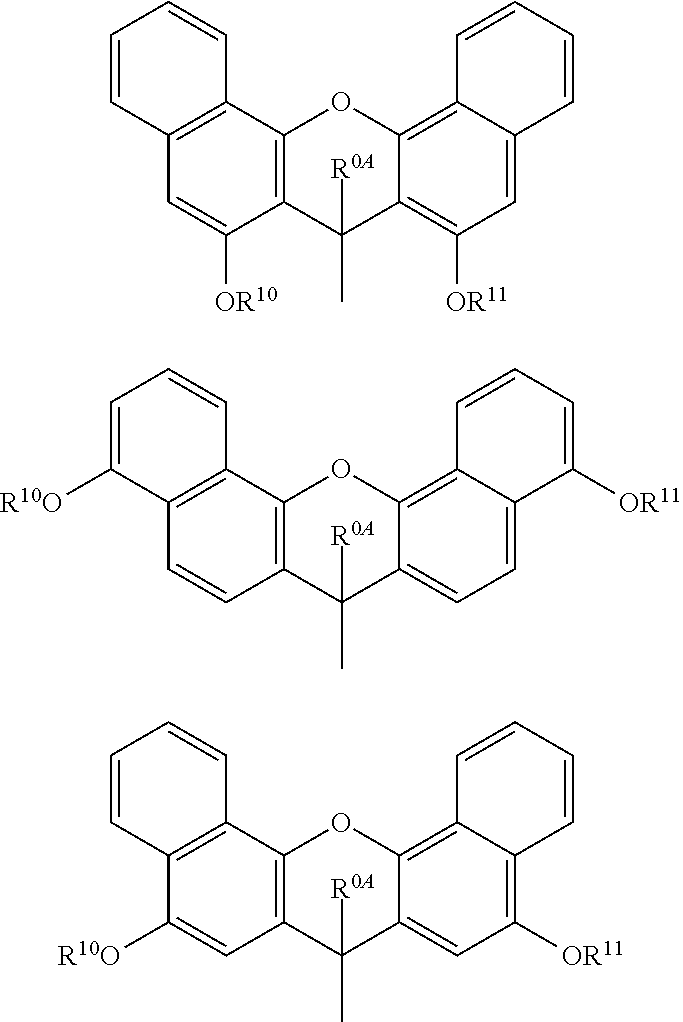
C12=C(C3=C(C=C1[OR10])C=CC=C3)OC1=C3C(=CC([OR11])=C1C2(C)[R0A])C=CC=C3.C12=C(C3=C(C=C1)C([R10O])=CC=C3)OC1=C3C(=CC=C1C2(C)[R0A])C([OR11])=CC=C3.C12=C(C3=C(C([R10O])=C1)C=CC=C3)OC1=C3C(=C([OR11])C=C1C2(C)[R0A])C=CC=C3
